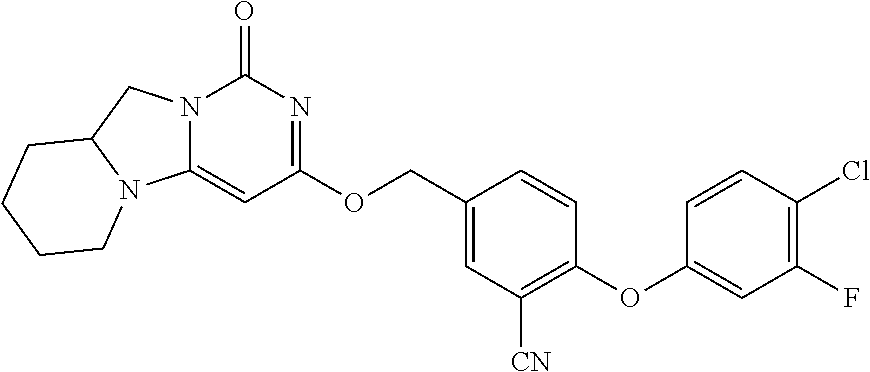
C1(OC2=CC(F)=C(Cl)C=C2)=C([CN])C=C(COC2=NC(=O)N3C(=C2)N2C(C3)CCCC2)C=C1
